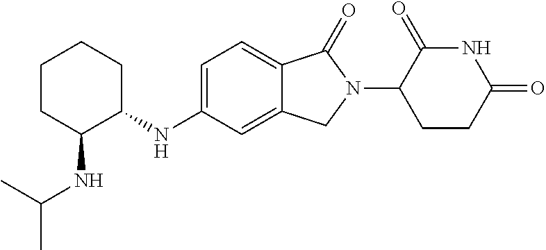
C1CC(NC(C)C)C(NC2=CC=C3C(=C2)CN(C2CCC(=O)NC2=O)C3=O)CC1
